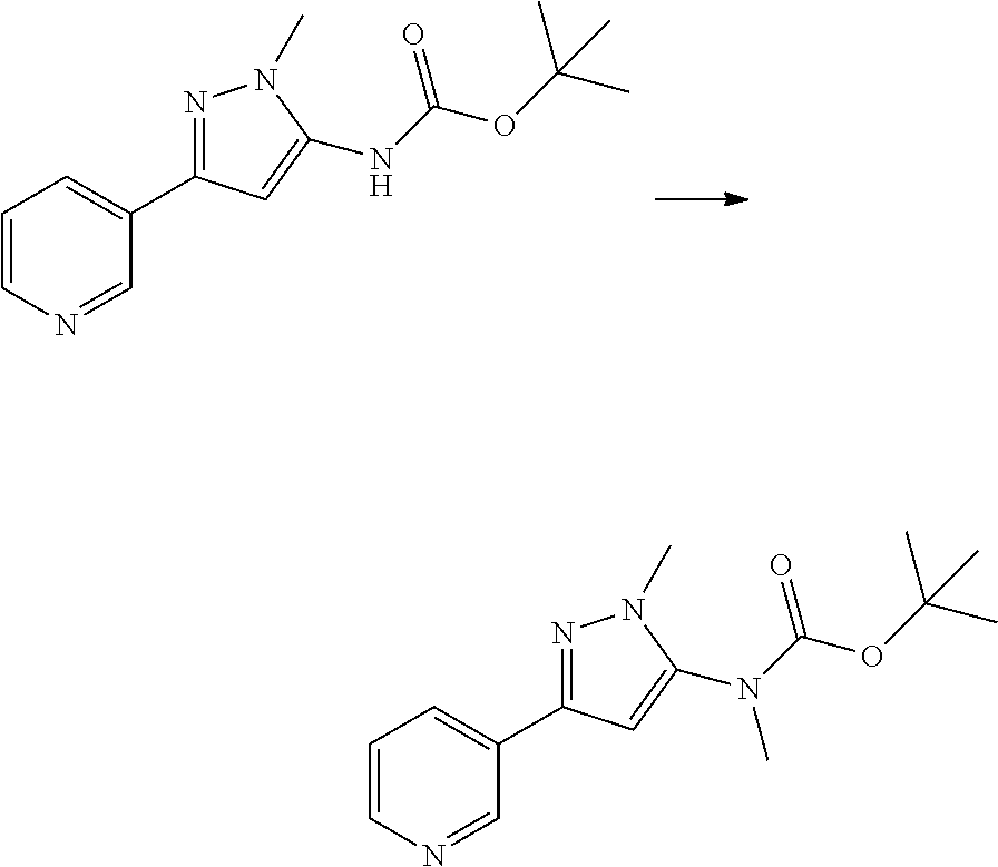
C1=CN=CC(C2=NN(C)C(NC(OC(C)(C)C)=O)=C2)=C1.C1=CN=CC(C2=NN(C)C(N(C(OC(C)(C)C)=O)C)=C2)=C1
